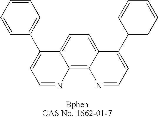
C1=C2C(=C3C(=C1)C(C1=CC=CC=C1)=CC=N3)N=CC=C2C1=CC=CC=C1
